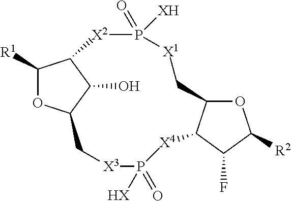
C12C([R1])OC(C1O)C[X3]P(=O)([HX])[X4]C1C(C[X1]P(=O)([XH])[X2]2)OC([R2])C1F
